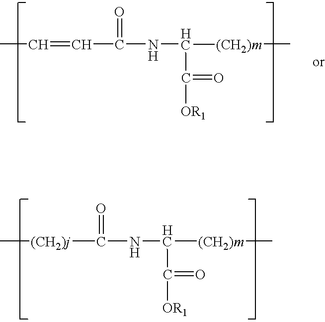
C(C)=CC(=O)NC([(CH2)m]C)C(=O)[OR1].[(CH2)j](C)C(=O)NC(C(=O)[OR1])[(CH2)m]C
